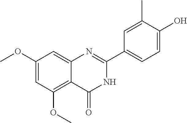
C1(OC)=CC(OC)=C2C(=C1)N=C(C1=CC=C(O)C(C)=C1)NC2=O
